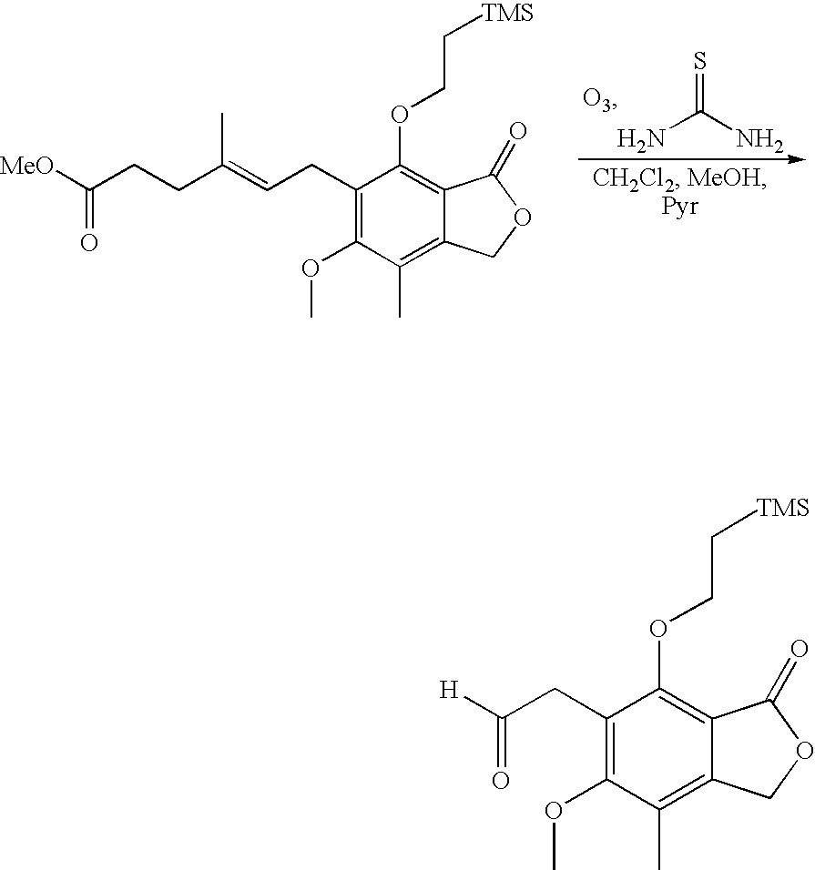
NC(N)=S.C12=C(OCC[TMS])C(CC=C(CCC([MeO])=O)C)=C(OC)C(C)=C1COC2=O.C12=C(OCC[TMS])C(CC([H])=O)=C(OC)C(C)=C1COC2=O
